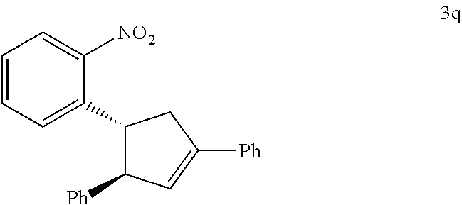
C1=CC=C(C2C([Ph])C=C([Ph])C2)C([NO2])=C1
